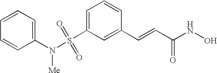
S(C1=CC=CC(C=CC(NO)=O)=C1)(N(C1=CC=CC=C1)[Me])(=O)=O
